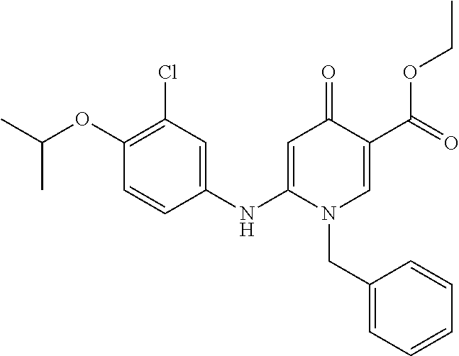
C1(OC(C)C)=C(Cl)C=C(NC2=CC(=O)C(C(=O)OCC)=CN2CC2=CC=CC=C2)C=C1
